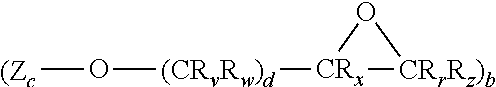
[(Zc]O[(CRvRw)d][CRx]1[CRrRz)b]O1
